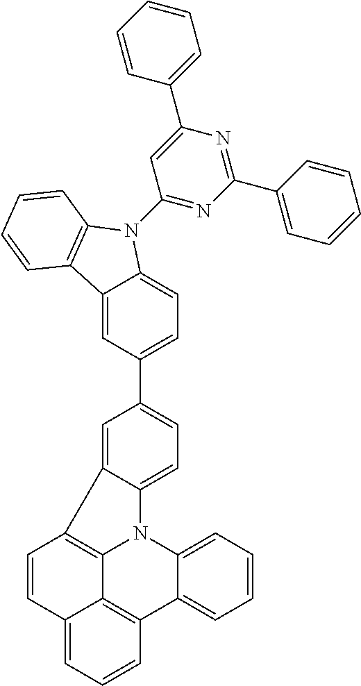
C12=CC(C3=CC=C4C(=C3)C3=C5N4C4=CC=CC=C4C4=C5C(=CC=C4)C=C3)=CC=C1N(C1=NC(C3=CC=CC=C3)=NC(C3=CC=CC=C3)=C1)C1=C2C=CC=C1
